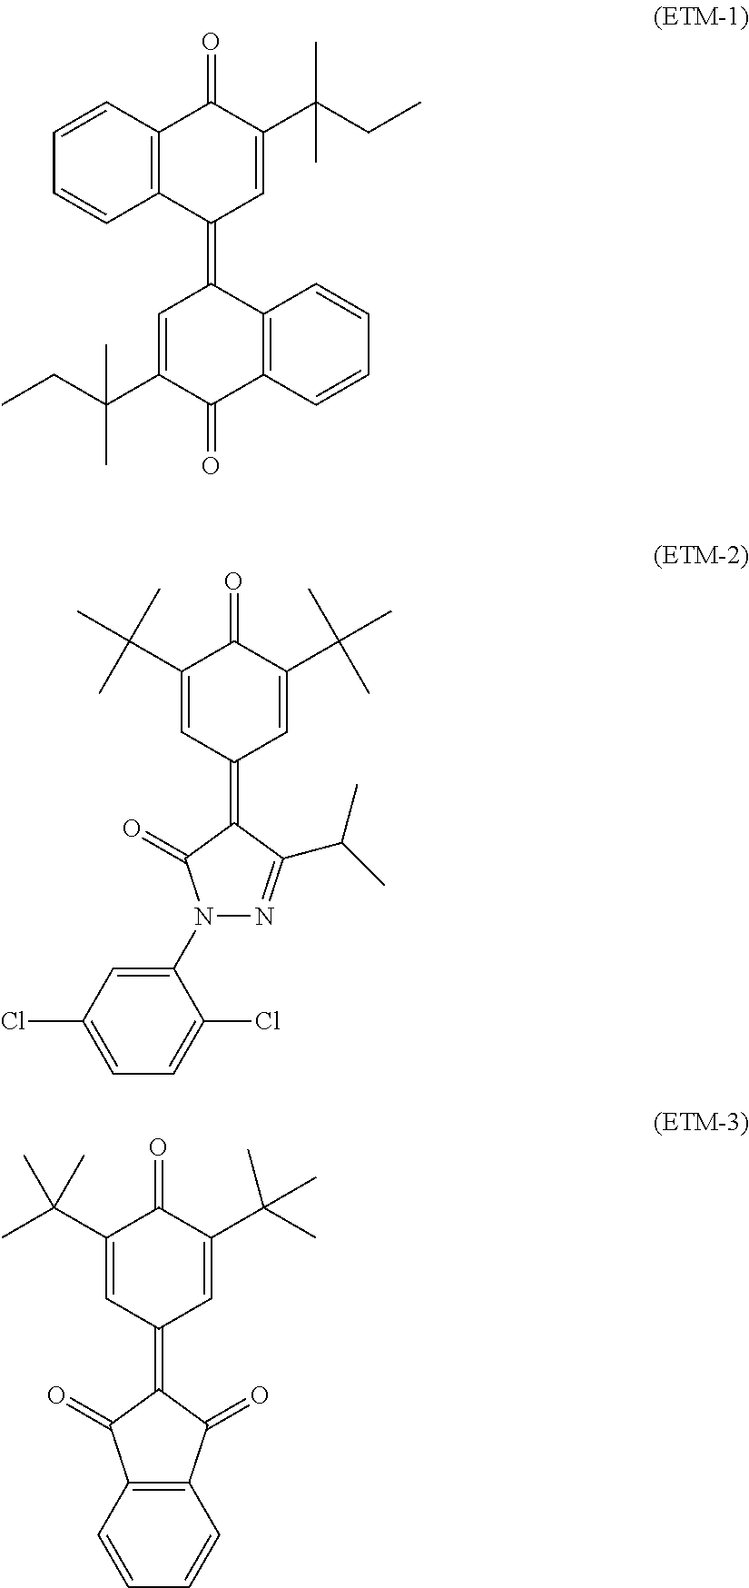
C12=C(C=CC=C1)C(=O)C(C(CC)(C)C)=CC2=C1C=C(C(CC)(C)C)C(=O)C2=C1C=CC=C2.C1(C(C)(C)C)=CC(=C2C(=O)C3=C(C2=O)C=CC=C3)C=C(C(C)(C)C)C1=O.C1(C(C)(C)C)=CC(=C2C(C(C)C)=NN(C3=CC(Cl)=CC=C3Cl)C2=O)C=C(C(C)(C)C)C1=O
